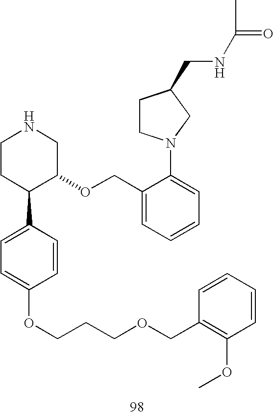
C1CC(C2=CC=C(OCCCOCC3=C(OC)C=CC=C3)C=C2)C(OCC2=CC=CC=C2N2CCC(CNC(=O)C)C2)CN1
